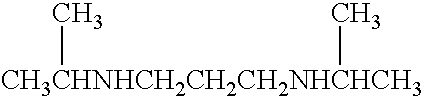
[CH3CHNHCH2CH2CH2NHCHCH3](C)C
